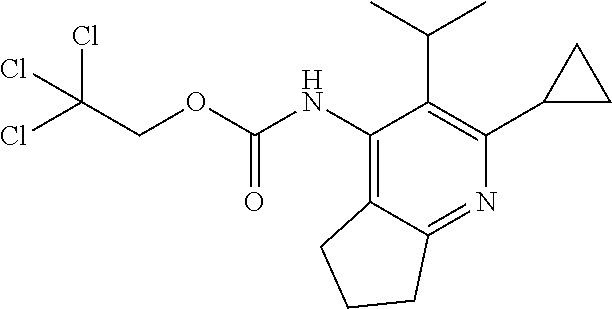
ClC(Cl)(Cl)COC(NC1=C2CCCC2=NC(C2CC2)=C1C(C)C)=O
